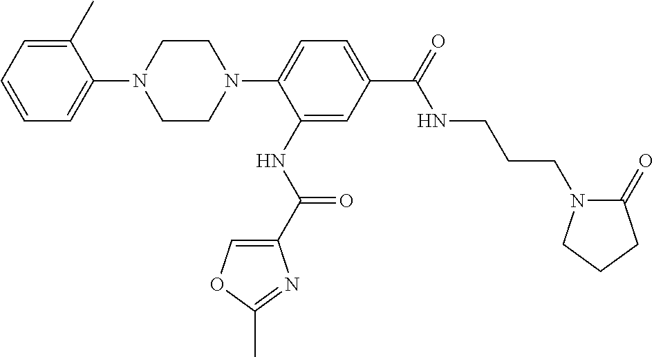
C1=C(C)C(N2CCN(C3=CC=C(C(NCCCN4C(=O)CCC4)=O)C=C3NC(=O)C3=COC(C)=N3)CC2)=CC=C1
